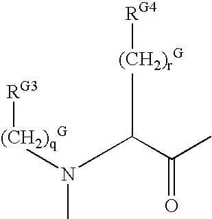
[(CH2)qG](N(C([(CH2)rG][RG4])C(=O)C)C)[RG3]
